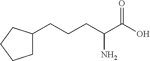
C1C(CCCC(C(O)=O)N)CCC1
